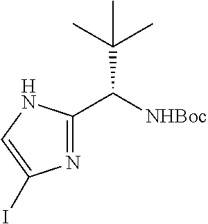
C([NHBoc])(C(C)(C)C)C1=NC(I)=CN1
